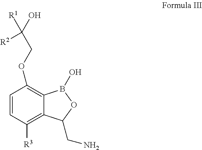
C1=CC([R3])=C2C(=C1OCC(O)([R2])[R1])B(O)OC2CN
